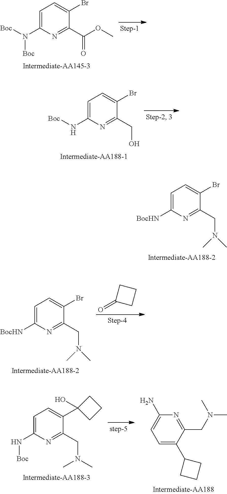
C1=C([BocHN])N=C(CN(C)C)C(Br)=C1.C1=C(N([Boc])[Boc])N=C(C(OC)=O)C(Br)=C1.C1=C(N[Boc])N=C(CO)C(Br)=C1.C1=C([BocHN])N=C(CN(C)C)C(Br)=C1.O=C1CCC1.C1=C(N[Boc])N=C(CN(C)C)C(C2(O)CCC2)=C1.N1=C(CN(C)C)C(C2CCC2)=CC=C1N
